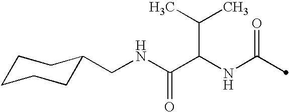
C(C(NC(=O)C)C(C)C)(=O)NCC1CCCCC1
